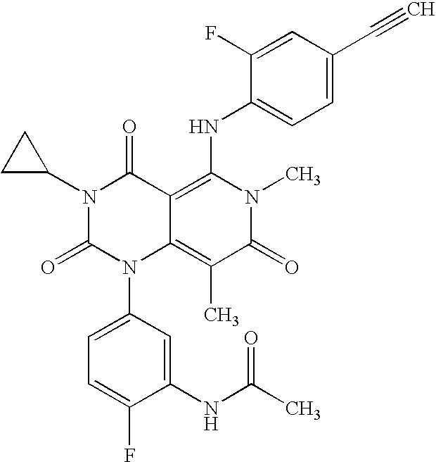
C1=C(F)C(NC(C)=O)=CC(N2C3=C(C)C(=O)N(C)C(NC4=CC=C(C#C)C=C4F)=C3C(=O)N(C3CC3)C2=O)=C1
